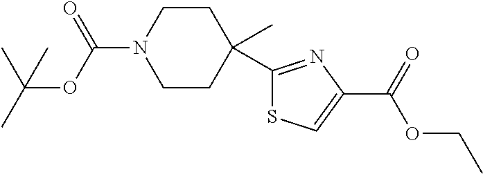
C1CN(C(OC(C)(C)C)=O)CCC1(C)C1=NC(C(OCC)=O)=CS1
